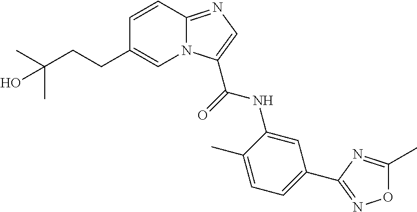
N12C(=NC=C1C(=O)NC1=CC(C3=NOC(C)=N3)=CC=C1C)C=CC(CCC(C)(C)O)=C2
